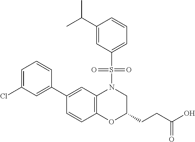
C1(C2=CC(Cl)=CC=C2)=CC2=C(C=C1)OC(CCC(O)=O)CN2S(C1=CC=CC(C(C)C)=C1)(=O)=O
